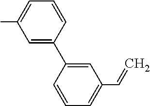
C1=C(C2=CC(C=C)=CC=C2)C=CC=C1C
